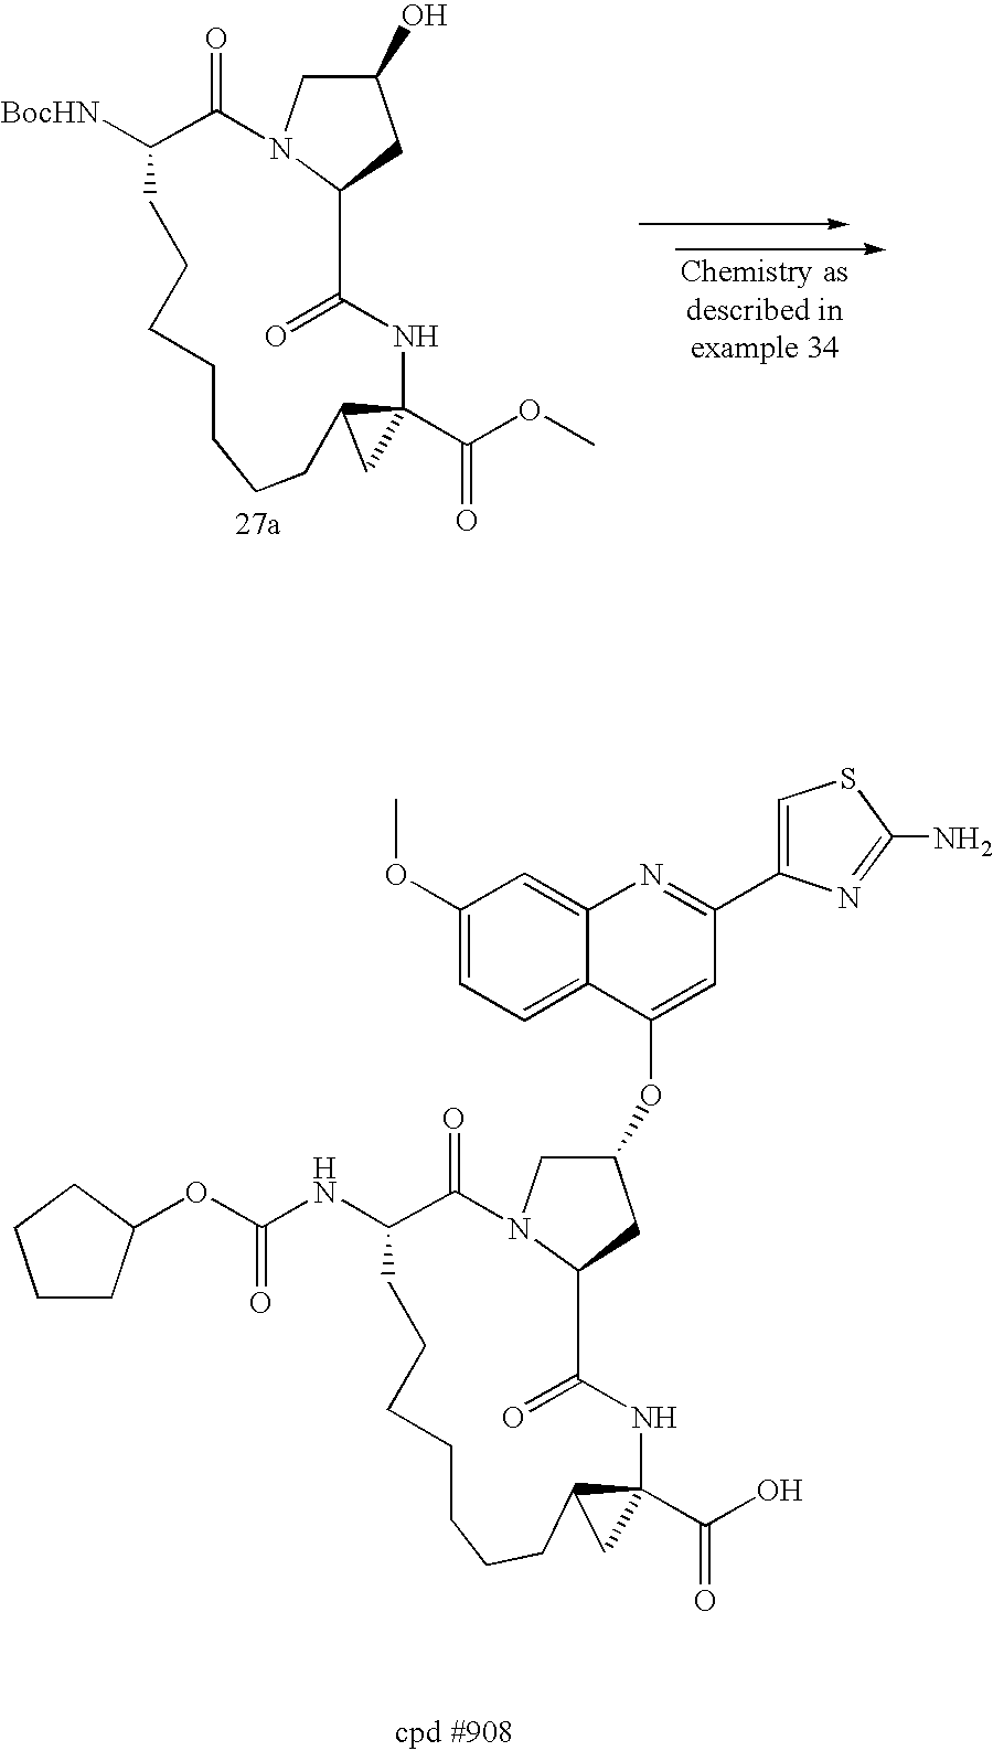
C1(O)CN2C(C1)C(=O)NC1(C(OC)=O)C(C1)CCCCCCCC([BocHN])C2=O.C1(OC2=CC(C3=CSC(N)=N3)=NC3=CC(OC)=CC=C32)CN2C(C1)C(=O)NC1(C(O)=O)C(C1)CCCCCCCC(NC(OC1CCCC1)=O)C2=O
